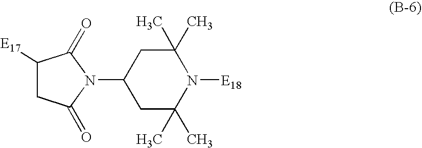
N1(C2CC(C)(C)N([E18])C(C)(C)C2)C(=O)C([E17])CC1=O
